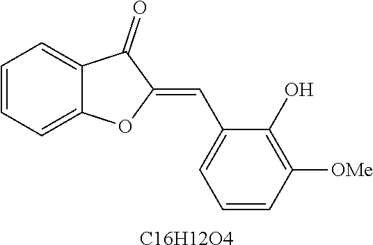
C1=CC=C2C(=C1)C(=O)C(=CC1=CC=CC([OMe])=C1O)O2.[C16H12O4]
